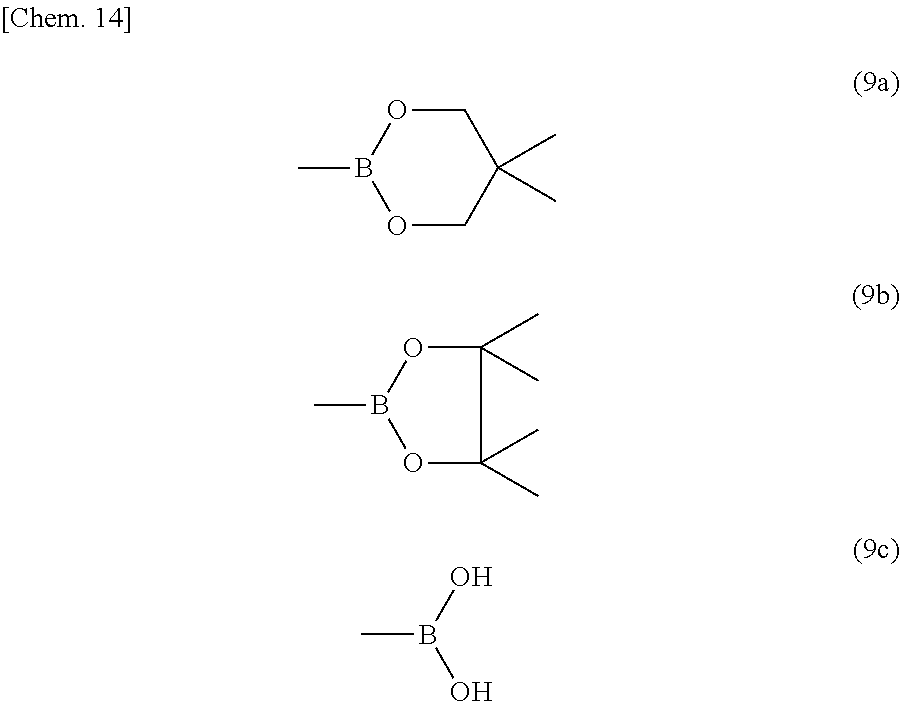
C1OB(C)OCC1(C)C.C1(C)(C)OB(C)OC1(C)C.B(C)(O)O
